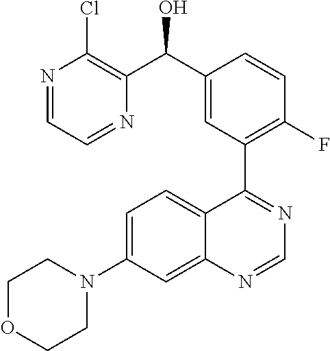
N1=CC=NC(C(C2=CC(C3=NC=NC4=CC(N5CCOCC5)=CC=C34)=C(F)C=C2)O)=C1Cl
